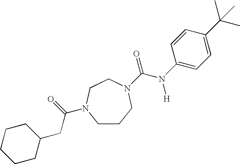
C1CCN(C(=O)N([H])C2=CC=C(C(C)(C)C)C=C2)CCN1C(=O)CC1CCCCC1
